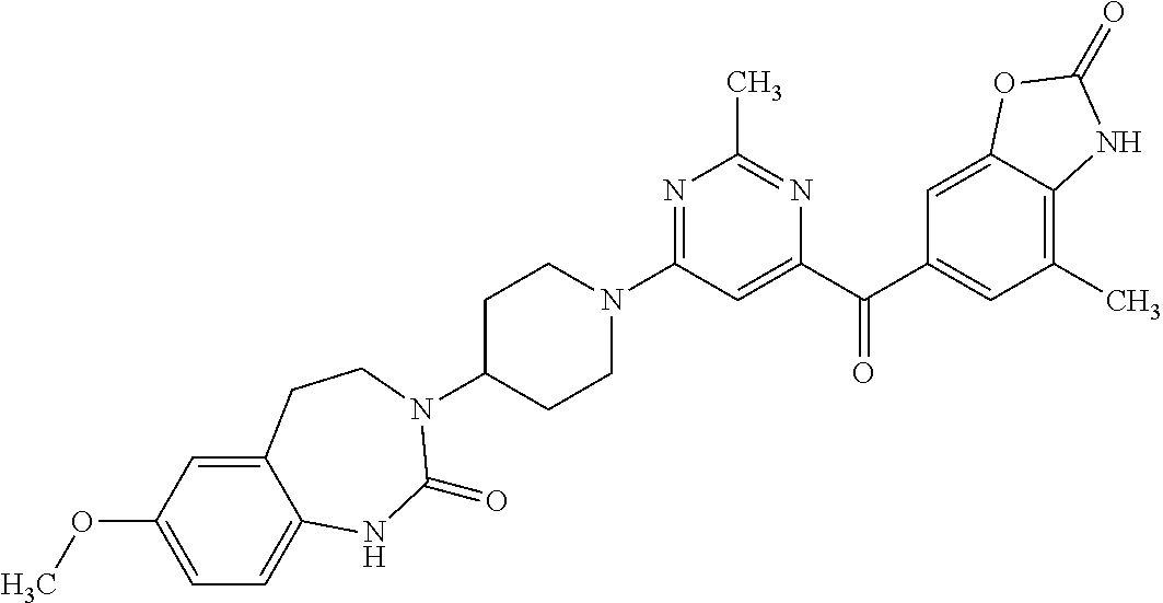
C1C(N2C(=O)NC3=CC=C(OC)C=C3CC2)CCN(C2=NC(C)=NC(C(C3=CC(C)=C4C(=C3)OC(=O)N4)=O)=C2)C1
